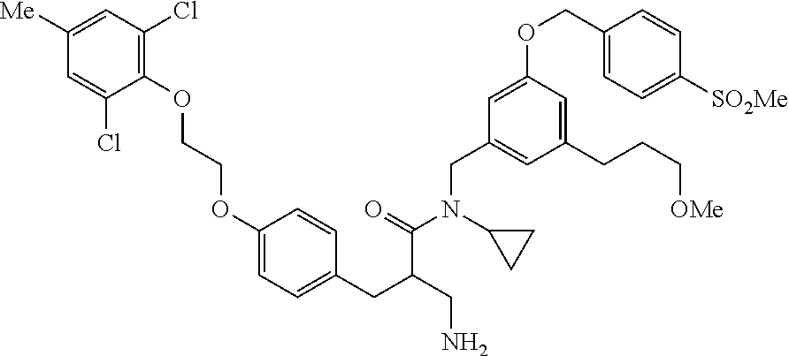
C1(OCCOC2=C(Cl)C=C([Me])C=C2Cl)=CC=C(CC(CN)C(=O)N(C2CC2)CC2=CC(CCC[OMe])=CC(OCC3=CC=C([SO2Me])C=C3)=C2)C=C1
